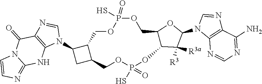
C12=C(N=CN=C1N)N(C1C([R3a])([R3])C3C(O1)COP(=O)(S)OCC1C(N4C5=C(N=C4)C(=O)N4C(=NC=C4)N5)CC1COP(S)(=O)O3)C=N2
